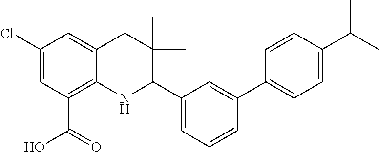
C1(Cl)=CC(C(O)=O)=C2C(=C1)CC(C)(C)C(C1=CC=CC(C3=CC=C(C(C)C)C=C3)=C1)N2
